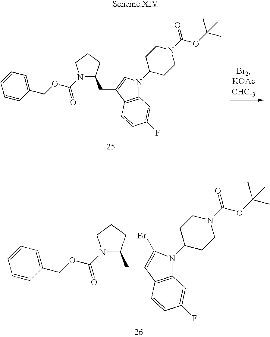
N1(C(OCC2=CC=CC=C2)=O)C(CC2=C(Br)N(C3CCN(C(OC(C)(C)C)=O)CC3)C3=C2C=CC(F)=C3)CCC1.N1(C(OCC2=CC=CC=C2)=O)C(CC2=CN(C3CCN(C(OC(C)(C)C)=O)CC3)C3=C2C=CC(F)=C3)CCC1
